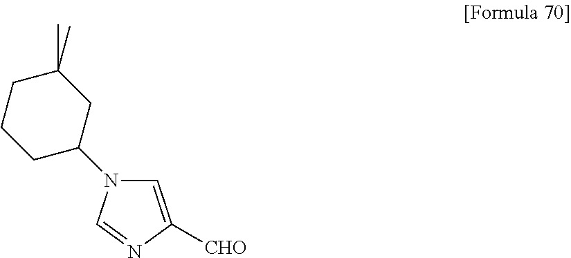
C1=C([CHO])N=CN1C1CC(C)(C)CCC1
